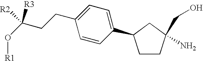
C1=C(CCC(O[R1])([R3])[R2])C=CC(C2CCC(N)(CO)C2)=C1
